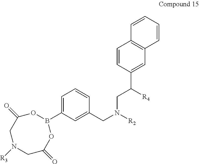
C1=CC(C([R4])CN(CC2=CC(B3OC(=O)CN([R3])CC(=O)O3)=CC=C2)[R2])=CC2=C1C=CC=C2
